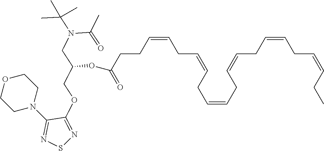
C1OCCN(C2=NSN=C2OCC(CN(C(C)(C)C)C(=O)C)OC(=O)CCC=CCC=CCC=CCC=CCC=CCC=CCC)C1
